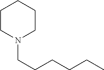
C1CCN(CCCCCC)CC1
